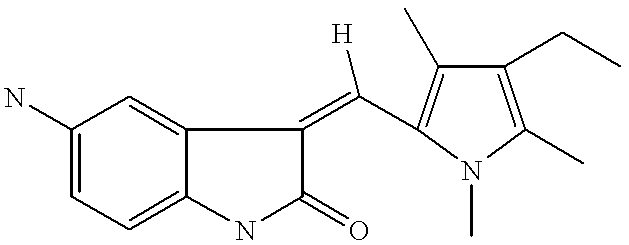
C1(N)=CC=C2C(=C1)C(=C([H])C1=C(C)C(CC)=C(C)N1C)C(=O)N2
